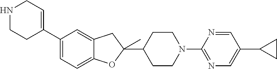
C1(C2=CCNCC2)=CC=C2C(=C1)CC(C1CCN(C3=NC=C(C4CC4)C=N3)CC1)(C)O2
